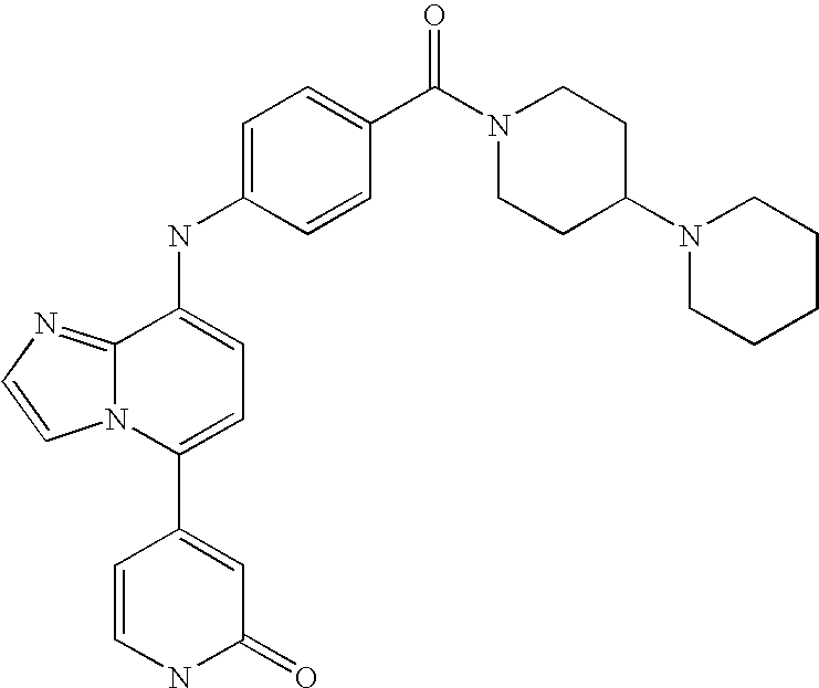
C12=NC=CN1C(C1=CC(=O)NC=C1)=CC=C2NC1=CC=C(C(N2CCC(N3CCCCC3)CC2)=O)C=C1
